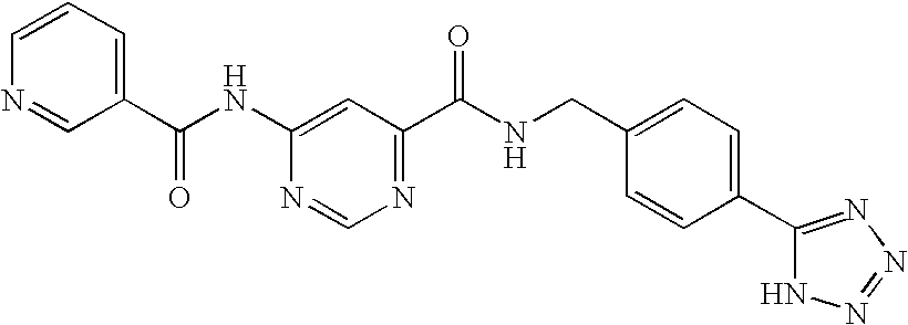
C1(C(NC2=CC(C(NCC3=CC=C(C4=NN=NN4)C=C3)=O)=NC=N2)=O)=CC=CN=C1
